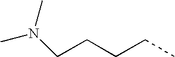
C(CCCC)N(C)C
